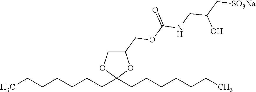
CCCCCCCC1(CCCCCCC)OCC(COC(=O)NCC(C[SO3Na])O)O1
